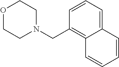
O1CCN(CC2=C3C(=CC=C2)C=CC=C3)CC1
